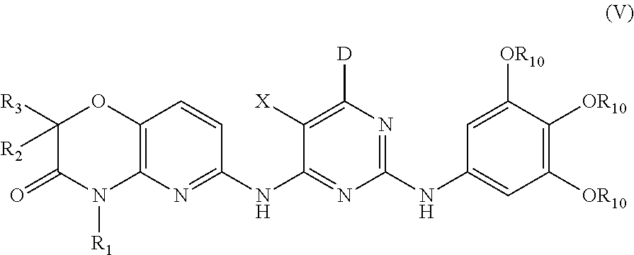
C1([R3])([R2])C(=O)N([R1])C2=C(O1)C=CC(NC1=NC(NC3=CC([OR10])=C([OR10])C([OR10])=C3)=NC([D])=C1[X])=N2
